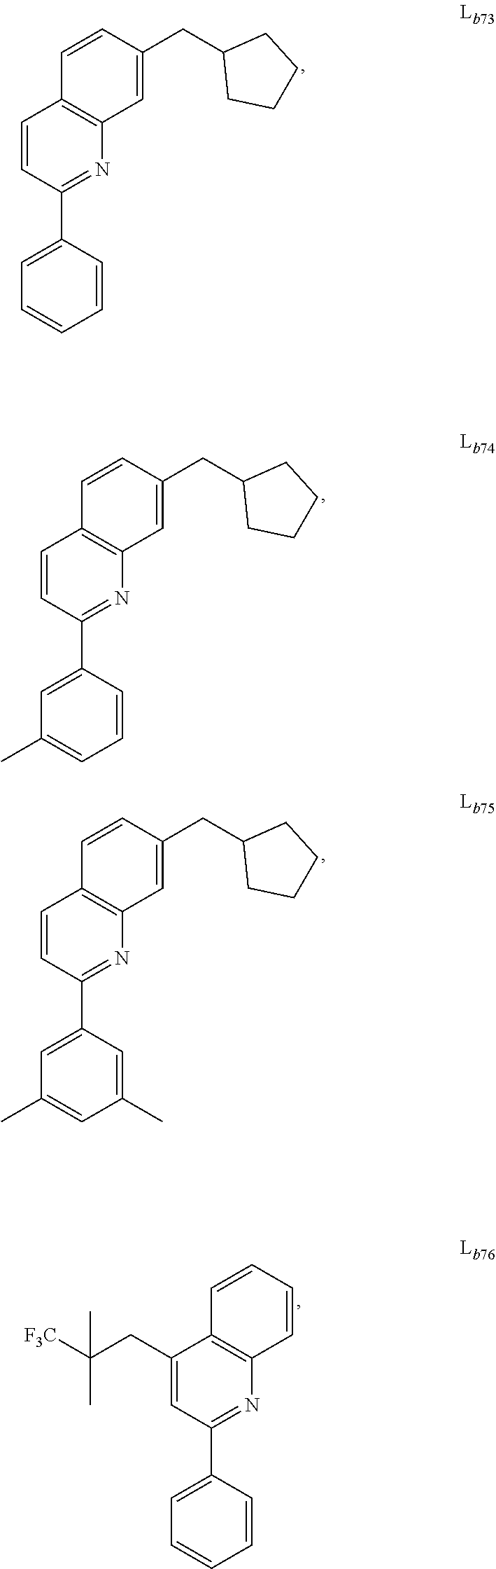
C1=CC(C2=CC=CC=C2)=NC2=C1C=CC(CC1CCCC1)=C2.C1=CC(C2=CC(C)=CC=C2)=NC2=C1C=CC(CC1CCCC1)=C2.C1=CC(C2=CC(C)=CC(C)=C2)=NC2=C1C=CC(CC1CCCC1)=C2.C1(CC([F3C])(C)C)=CC(C2=CC=CC=C2)=NC2=C1C=CC=C2
